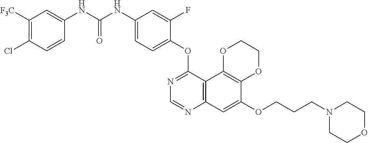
C12=C(C3=C(C=C1OCCCN1CCOCC1)N=CN=C3OC1=CC=C(NC(NC3=CC([F3C])=C(Cl)C=C3)=O)C=C1F)OCCO2
